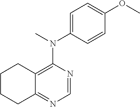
C1=NC(N(C2=CC=C(OC)C=C2)C)=C2C(=N1)CCCC2
